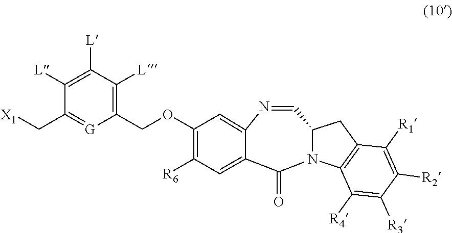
N1=CC2N(C(=O)C3=CC([R6])=C(OCC4=C([L])C([L])=C([L])C(C[X1])=[G]4)C=C13)C1=C(C2)C([R1])=C([R2])C([R3])=C1[R4]
